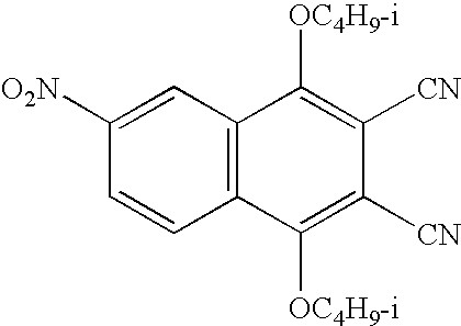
C1([O2N])=CC2=C(C=C1)C([OC4H9-i])=C([CN])C([CN])=C2[OC4H9-i]
